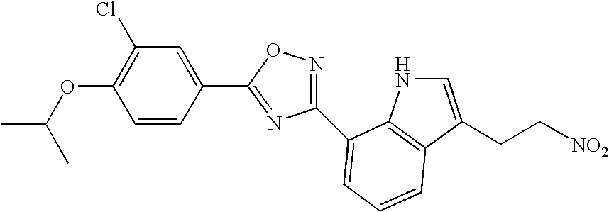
C1(C2=NC(C3=CC=CC4=C3NC=C4CC[NO2])=NO2)=CC(Cl)=C(OC(C)C)C=C1
